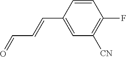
C1=C(C=CC=O)C=CC(F)=C1[CN]
